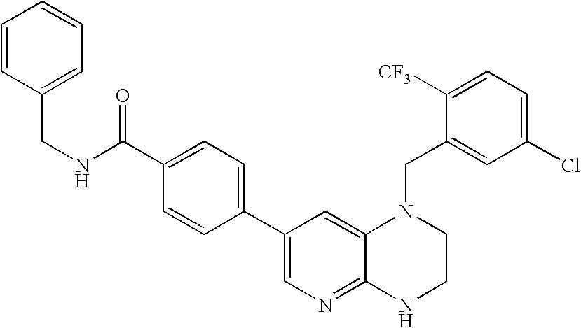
N(CC1=CC=CC=C1)C(C1=CC=C(C2=CN=C3C(=C2)N(CC2=CC(Cl)=CC=C2[CF3])CCN3)C=C1)=O
